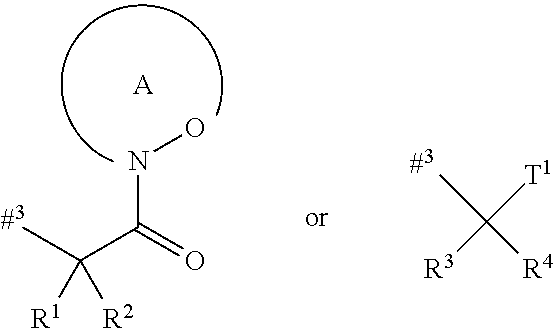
N(C(=O)C(C)([R1])[R2])O.[A].CC([R3])([T1])[R4]
